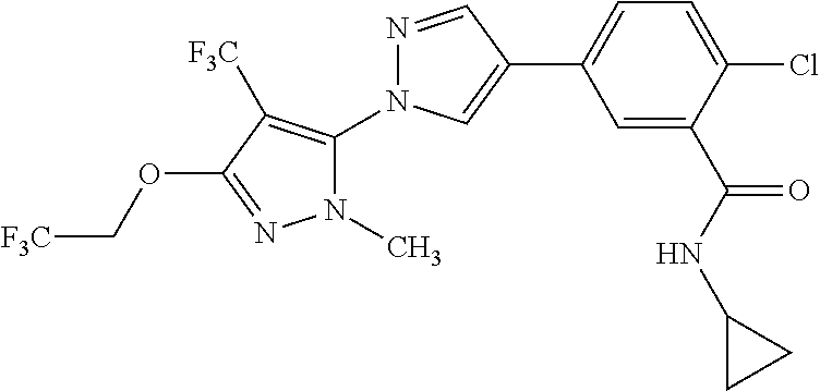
C1=C(C(NC2CC2)=O)C(Cl)=CC=C1C1=CN(C2=C([F3C])C(OC[F3C])=NN2C)N=C1
